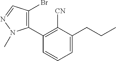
C1(C2=C(Br)C=NN2C)=C([CN])C(CCC)=CC=C1
